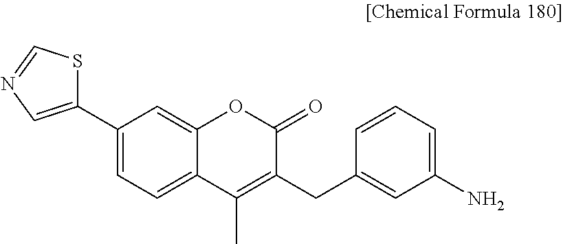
C1(C2=CC=C3C(=C2)OC(=O)C(CC2=CC(N)=CC=C2)=C3C)=CN=CS1
